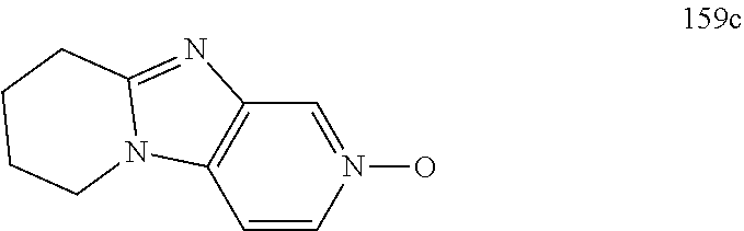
C1=N(O)C=CC2=C1N=C1N2CCCC1
